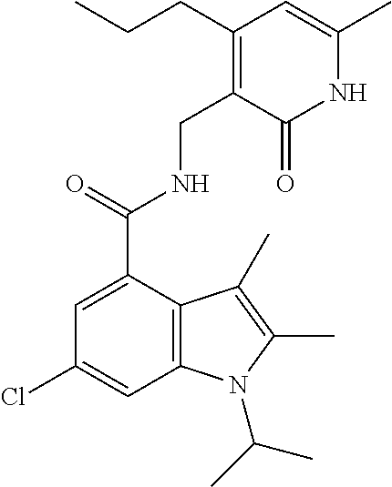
N(C(=O)C1=CC(Cl)=CC2=C1C(C)=C(C)N2C(C)C)CC1=C(CCC)C=C(C)NC1=O
